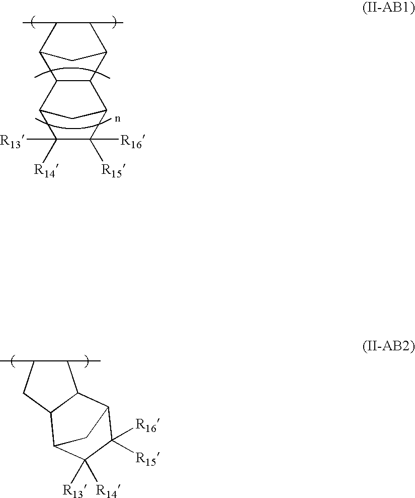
C12C(C)C(C)C(C1)C1C3C([R13])([R14])C([R16])([R15])C(C21)C3.C1(C)C(C)CC2C1C1C([R16])([R15])C([R13])([R14])C2C1
